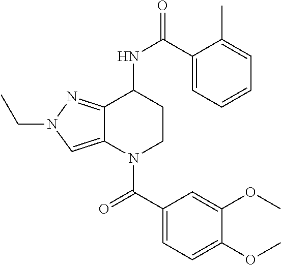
C1(C(NC2CCN(C(C3=CC=C(OC)C(OC)=C3)=O)C3=CN(CC)N=C23)=O)=CC=CC=C1C
